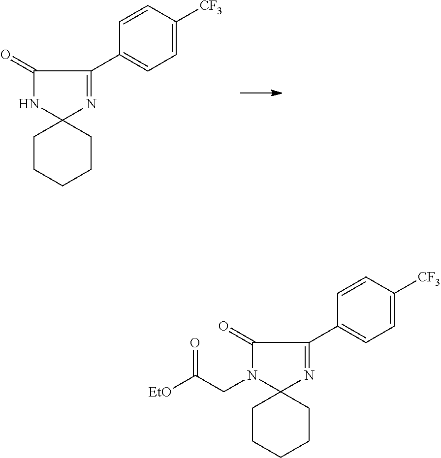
C1(=O)NC2(N=C1C1=CC=C([CF3])C=C1)CCCCC2.C1(=O)N(CC([EtO])=O)C2(N=C1C1=CC=C([CF3])C=C1)CCCCC2
